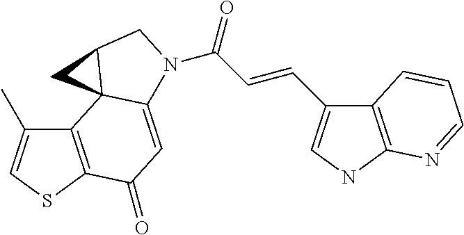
C12=C(SC=C1C)C(=O)C=C1C23C(CN1C(=O)C=CC1=CNC2=C1C=CC=N2)C3
